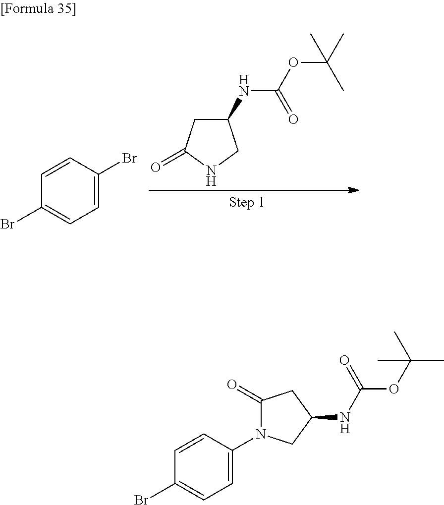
C1=C(N2C(=O)CC(NC(OC(C)(C)C)=O)C2)C=CC(Br)=C1.C1(NC(OC(C)(C)C)=O)CC(=O)NC1.C1=C(Br)C=CC(Br)=C1
